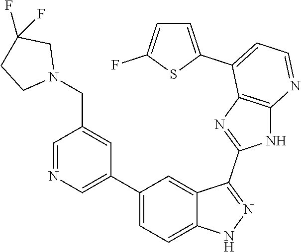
C1=NC=C(C2=CC=C3C(=C2)C(C2=NC4=C(N2)N=CC=C4C2=CC=C(F)S2)=NN3)C=C1CN1CC(F)(F)CC1
